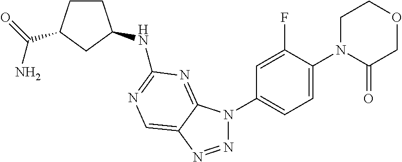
N1=NC2=CN=C(NC3CCC(C(=O)N)C3)N=C2N1C1=CC=C(N2C(=O)COCC2)C(F)=C1
